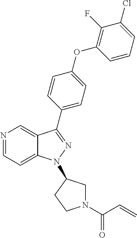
N1=CC=C2C(=C1)C(C1=CC=C(OC3=C(F)C(Cl)=CC=C3)C=C1)=NN2C1CN(C(=O)C=C)CC1
